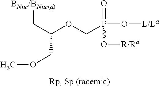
C(OCP(O[L/La])(=O)O[R/Ra])(C[BNuc/BNuc(a)])COC
